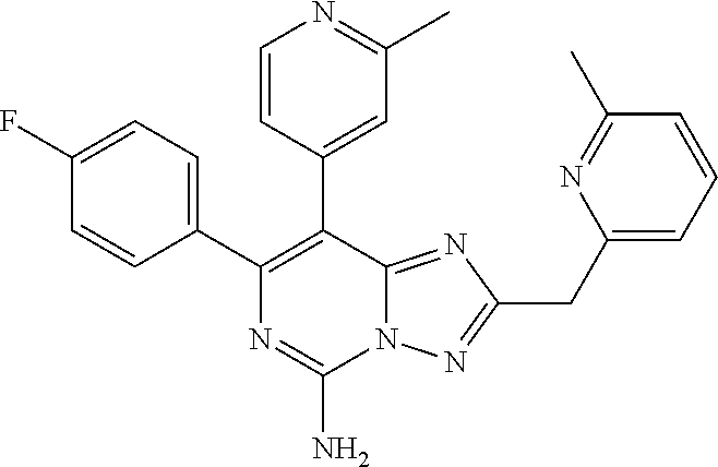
N12C(=NC(CC3=CC=CC(C)=N3)=N1)C(C1=CC(C)=NC=C1)=C(C1=CC=C(F)C=C1)N=C2N
